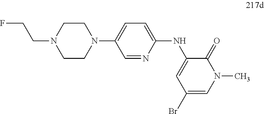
C1=NC(NC2=CC(Br)=CN(C)C2=O)=CC=C1N1CCN(CCF)CC1
